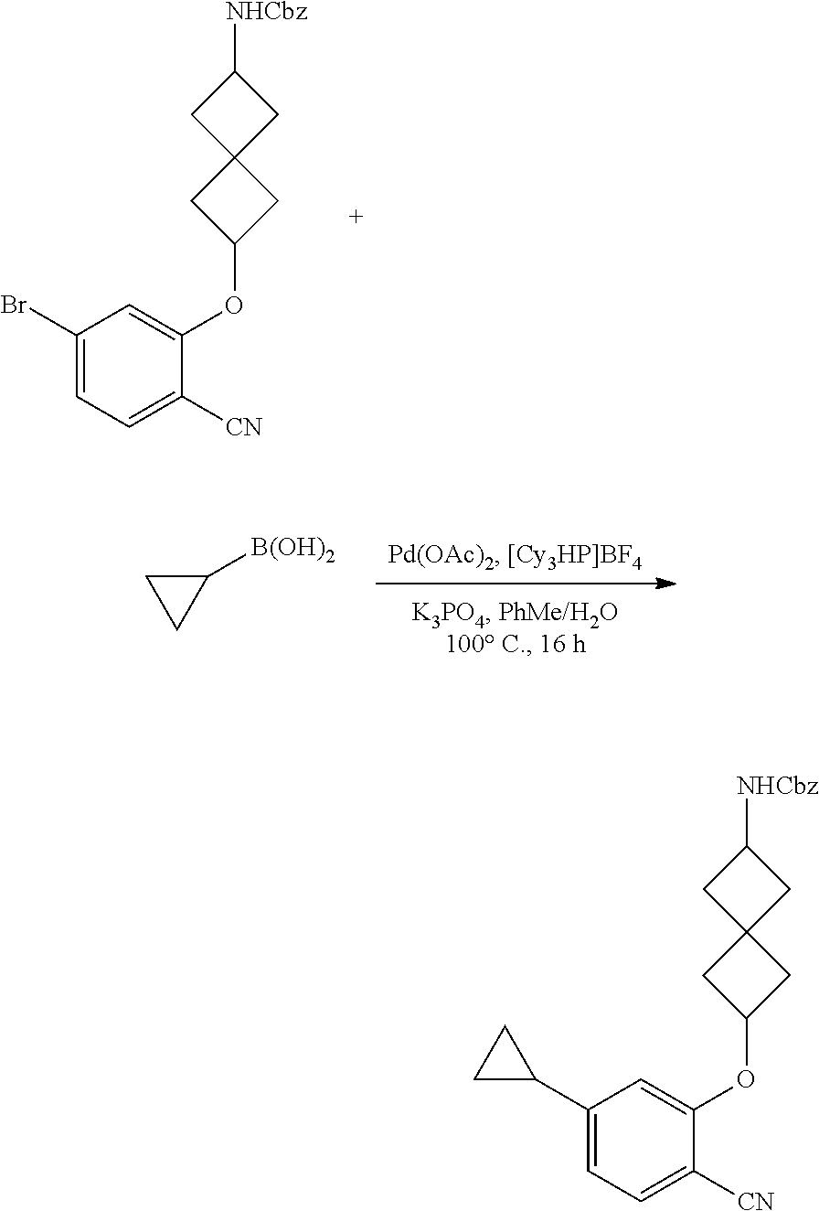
C1([B(OH)2])CC1.C1(Br)=CC=C([CN])C(OC2CC3(C2)CC([NHCbz])C3)=C1.C1(C2CC2)=CC=C([CN])C(OC2CC3(C2)CC([NHCbz])C3)=C1
